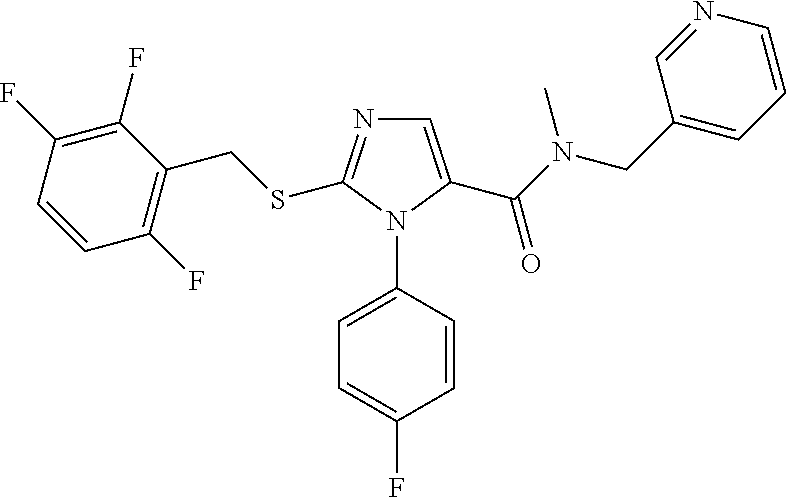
C1=C(C(=O)N(CC2=CC=CN=C2)C)N(C2=CC=C(F)C=C2)C(SCC2=C(F)C=CC(F)=C2F)=N1
